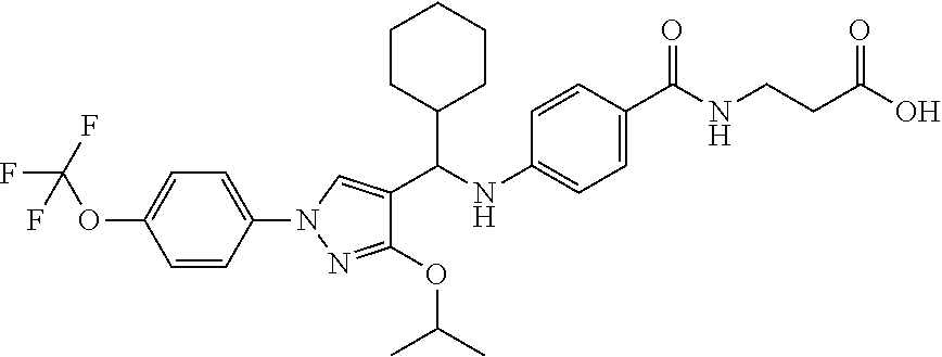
C1(C(NC2=CC=C(C(=O)NCCC(O)=O)C=C2)C2=CN(C3=CC=C(OC(F)(F)F)C=C3)N=C2OC(C)C)CCCCC1
